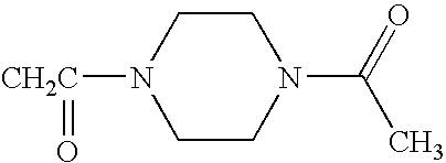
[CH2C](=O)N1CCN(C(C)=O)CC1
